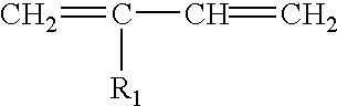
C=C([R1])C=C
